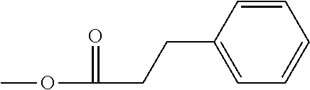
COC(=O)CCC1=CC=CC=C1
